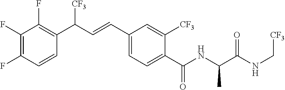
C1(F)=C(F)C(F)=C(C(C=CC2=CC=C(C(NC(C(NC[CF3])=O)C)=O)C([CF3])=C2)[CF3])C=C1
